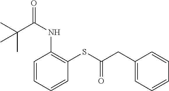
C(C)(C(NC1=C(SC(CC2=CC=CC=C2)=O)C=CC=C1)=O)(C)C
